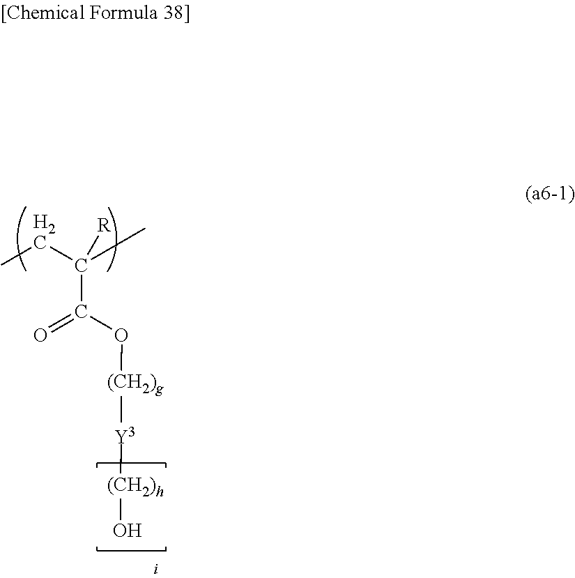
CCC(C)(C(O[(CH2)g][Y3][(CH2)h]O)=O)[R]
